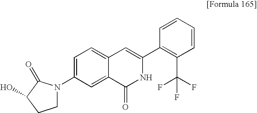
C1=C(N2CCC(O)C2=O)C=C2C(=C1)C=C(C1=C(C(F)(F)F)C=CC=C1)NC2=O
